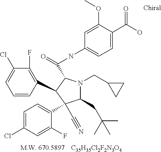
[C35H35Cl2F2N3O4].C1=CC(C2C(C(NC3=CC=C(C(O)=O)C(OC)=C3)=O)N(CC3CC3)C(CC(C)(C)C)C2(C2=CC=C(Cl)C=C2F)C#N)=C(F)C(Cl)=C1
